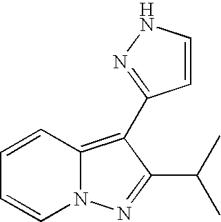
C12=C(C3=NNC=C3)C(C(C)C)=NN1C=CC=C2
